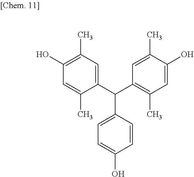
C1(O)=C(C)C=C(C(C2=C(C)C=C(O)C(C)=C2)C2=CC=C(O)C=C2)C(C)=C1
